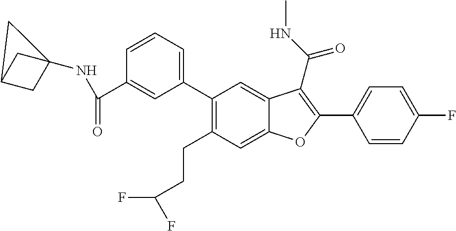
C1=CC(F)=CC=C1C1=C(C(=O)NC)C2=CC(C3=CC=CC(C(NC45CC(C4)C5)=O)=C3)=C(CCC(F)F)C=C2O1
